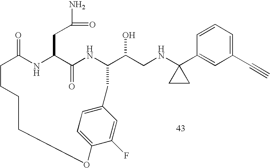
C1=CC=C(C#C)C=C1C1(NCC(O)C2NC(=O)C(CC(N)=O)NC(=O)CCCCOC3=CC=C(C=C3F)C2)CC1
